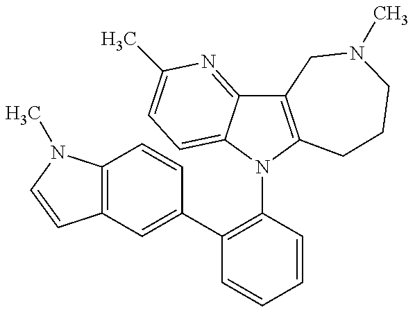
C12=C(N(C3=C(C4=CC5=C(C=C4)N(C)C=C5)C=CC=C3)C3=CC=C(C)N=C13)CCCN(C)C2
